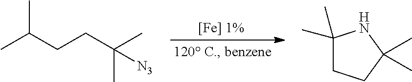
CC(CCC(C)(C)[N3])C.C1(C)(C)CCC(C)(C)N1
